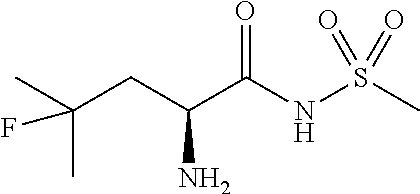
CC(CC(C(NS(C)(=O)=O)=O)N)(C)F
